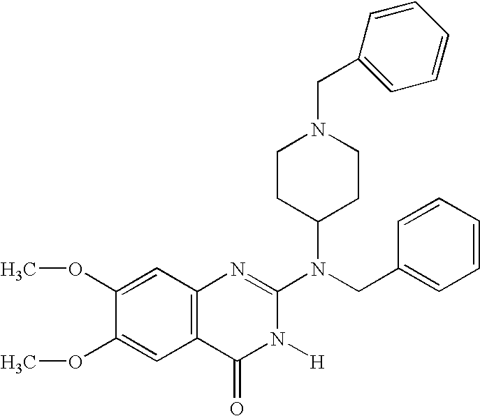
C1(OC)=CC2=C(C=C1OC)C(=O)N([H])C(N(CC1=CC=CC=C1)C1CCN(CC3=CC=CC=C3)CC1)=N2
